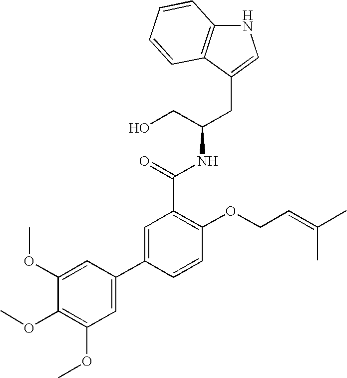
C(C(CO)NC(C1=C(OCC=C(C)C)C=CC(C2=CC(OC)=C(OC)C(OC)=C2)=C1)=O)C1=CNC2=C1C=CC=C2
